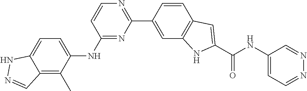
C1(C2=CC3=C(C=C2)C=C(C(NC2=CC=NN=C2)=O)N3)=NC=CC(NC2=CC=C3C(=C2C)C=NN3)=N1
